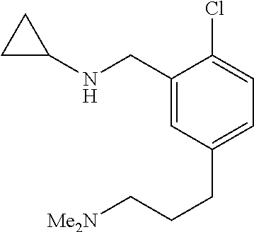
C1(CNC2CC2)=CC(CCC[Me2N])=CC=C1Cl
